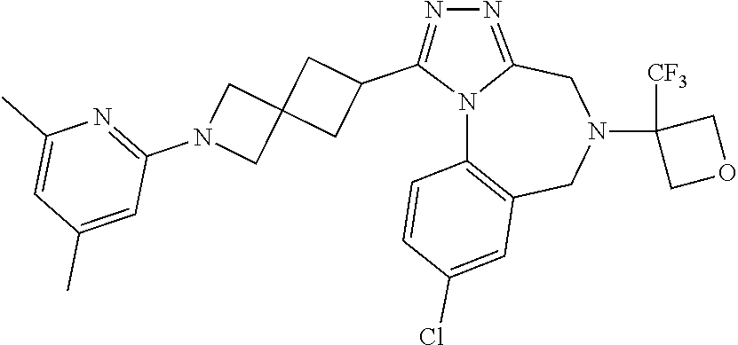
N12C3=C(CN(C4([CF3])COC4)CC1=NN=C2C1CC2(C1)CN(C1=NC(C)=CC(C)=C1)C2)C=C(Cl)C=C3
